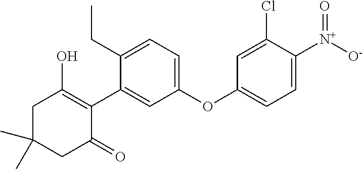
C1C(C)(C)CC(=O)C(C2=CC(OC3=CC=C([N+]([O-])=O)C(Cl)=C3)=CC=C2CC)=C1O
